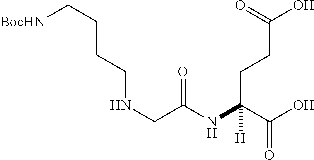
[BocHN]CCCCNCC(NC(C(O)=O)(CCC(=O)O)[H])=O
